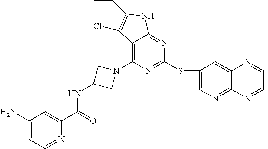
C12=C(N3CC(NC(=O)C4=CC(N)=CC=N4)C3)N=C(SC3=CN=C4C(=C3)N=CC=N4)N=C1NC(CC)=C2Cl
